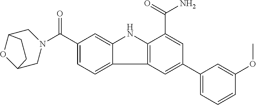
C1(C(=O)N2CC3OC(C2)CC3)=CC=C2C(=C1)NC1=C2C=C(C2=CC=CC(OC)=C2)C=C1C(=O)N
